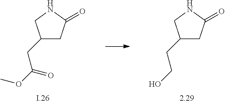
C1(CC(=O)OC)CC(=O)NC1.C1(CCO)CC(=O)NC1
